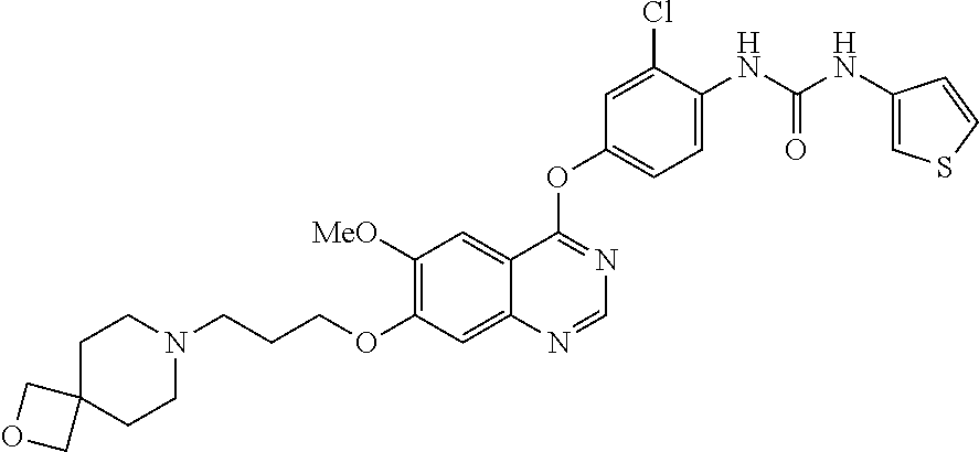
C1([MeO])=C(OCCCN2CCC3(CC2)COC3)C=C2C(=C1)C(OC1=CC=C(NC(NC3=CSC=C3)=O)C(Cl)=C1)=NC=N2
